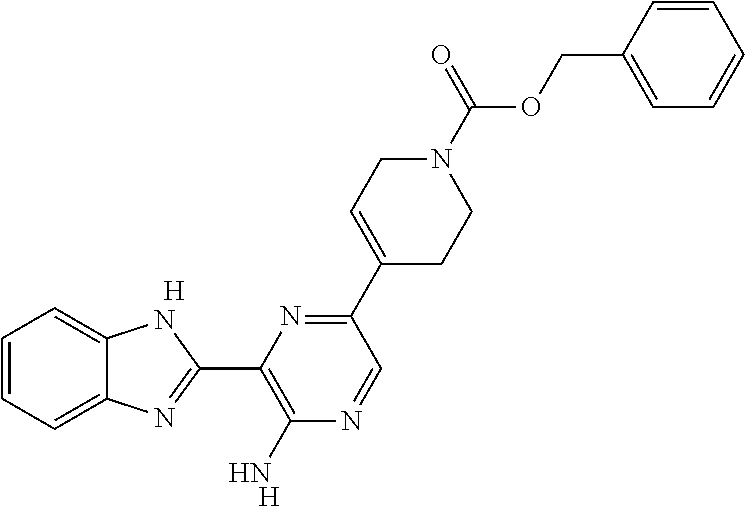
[H].[H].C1=CC=C2C(=C1)NC(C1=C(N)N=CC(C3=CCN(C(OCC4=CC=CC=C4)=O)CC3)=N1)=N2
